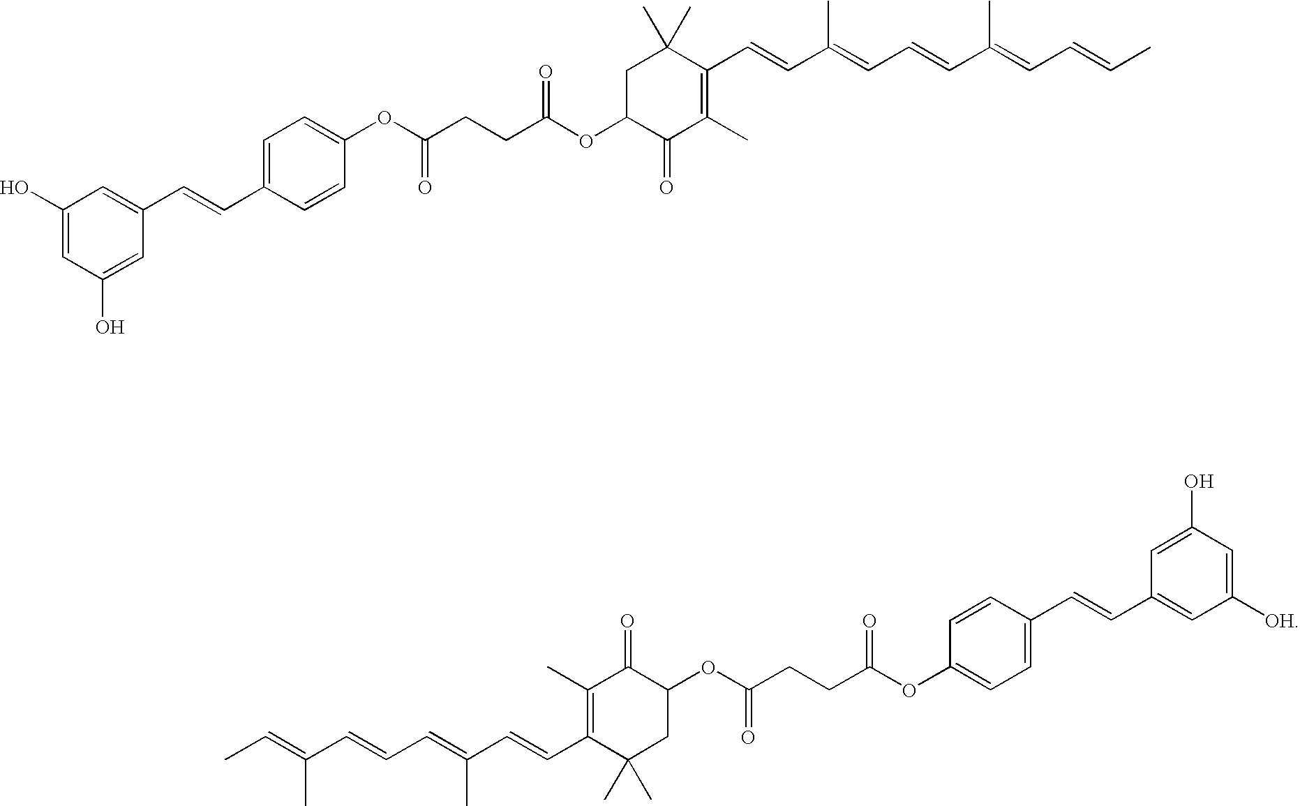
C1(OC(CCC(=O)OC2=CC=C(C=CC3=CC(O)=CC(O)=C3)C=C2)=O)C(=O)C(C)=C(C=CC(=CC=CC(=CC=CC)C)C)C(C)(C)C1.CC=C(C=CC=C(C=CC1=C(C)C(=O)C(OC(CCC(=O)OC2=CC=C(C=CC3=CC([OH])=CC(O)=C3)C=C2)=O)CC1(C)C)C)C
